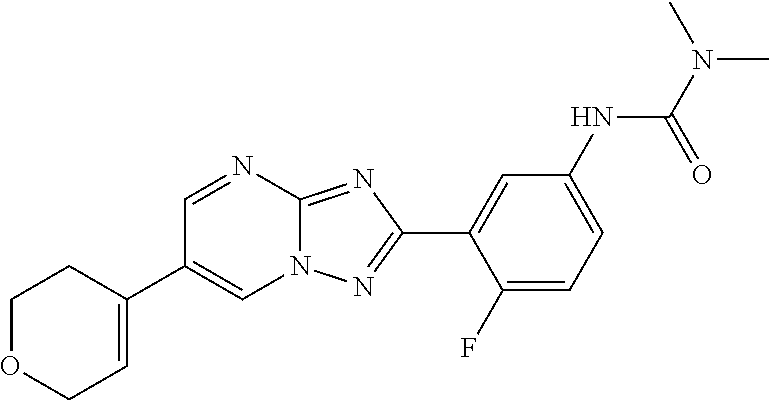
C1(F)=CC=C(NC(N(C)C)=O)C=C1C1=NN2C(=N1)N=CC(C1=CCOCC1)=C2
